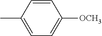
C1=C(C)C=CC([OCH3])=C1
